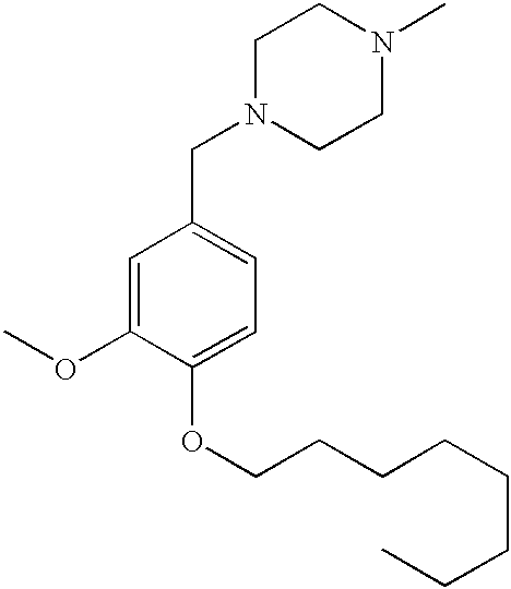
N1(CC2=CC=C(OCCCCCCCC)C(OC)=C2)CCN(C)CC1
